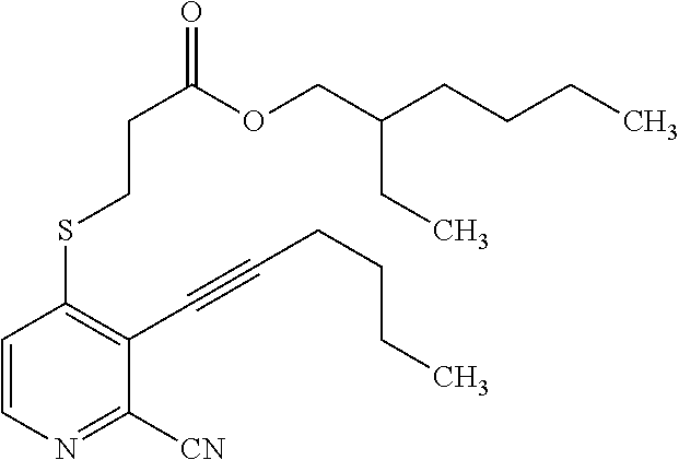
C1([CN])=NC=CC(SCCC(OCC(CC)CCCC)=O)=C1C#CCCCC
